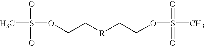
CS(=O)(=O)OCC[R]CCOS(C)(=O)=O
